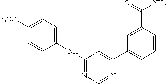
C1(NC2=CC=C([F3CO])C=C2)=NC=NC(C2=CC=CC(C(=O)N)=C2)=C1
